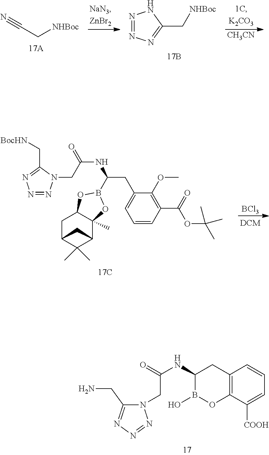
C(C[NHBoc])#N.N1=NN=C(C[NHBoc])N1.[CH3CN].[BCl3].N1=NN(CC(NC(CC2=CC=CC(C(=O)OC(C)(C)C)=C2OC)B2OC3C(C)(O2)C2C(C)(C)C(C3)C2)=O)C(C[BocHN])=N1.C12=C(C([COOH])=CC=C1)OB(O)C(NC(=O)CN1C(CN)=NN=N1)C2
